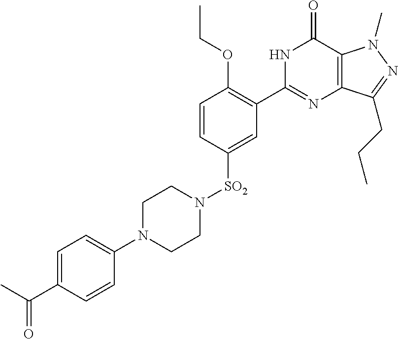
[SO2](C1=CC(C2=NC3=C(C(=O)N2)N(C)N=C3CCC)=C(OCC)C=C1)N1CCN(C2=CC=C(C(C)=O)C=C2)CC1
